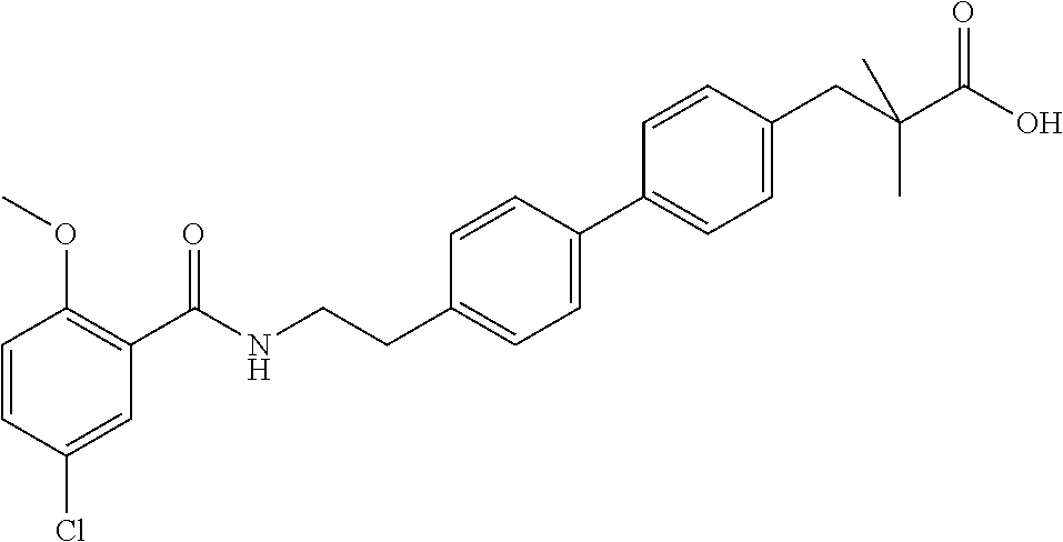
C1=CC(Cl)=CC(C(NCCC2=CC=C(C3=CC=C(CC(C(O)=O)(C)C)C=C3)C=C2)=O)=C1OC
